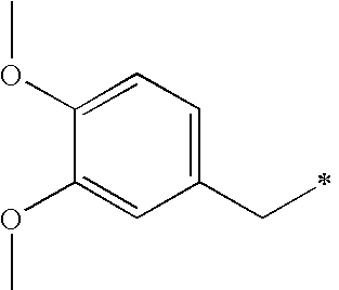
O(C1=CC(CC)=CC=C1OC)C
